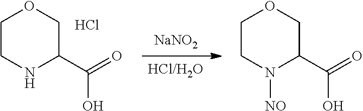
[HCl/H2O].[NaNO2].C1CNC(C(=O)O)CO1.Cl.C1CN([NO])C(C(=O)O)CO1
